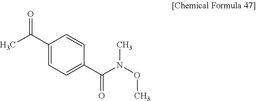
C1(C(C)=O)=CC=C(C(N(OC)C)=O)C=C1
